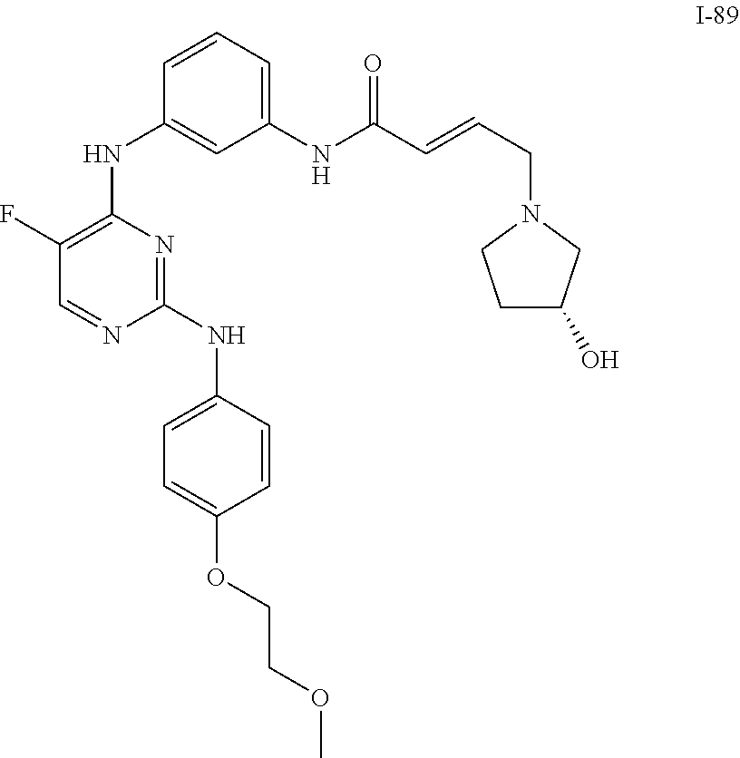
C1=NC(NC2=CC=C(OCCOC)C=C2)=NC(NC2=CC(NC(=O)C=CCN3CCC(O)C3)=CC=C2)=C1F
